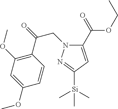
C1(C(OCC)=O)=CC([Si](C)(C)C)=NN1CC(C1=C(OC)C=C(OC)C=C1)=O
